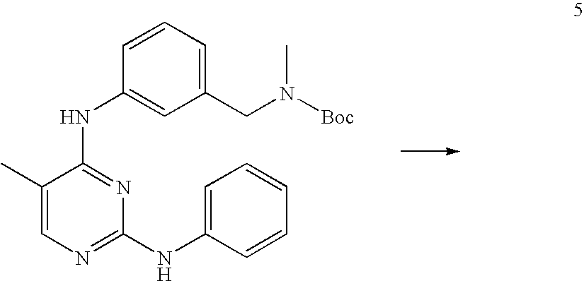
C1(CN([Boc])C)=CC=CC(NC2=NC(NC3=CC=CC=C3)=NC=C2C)=C1
